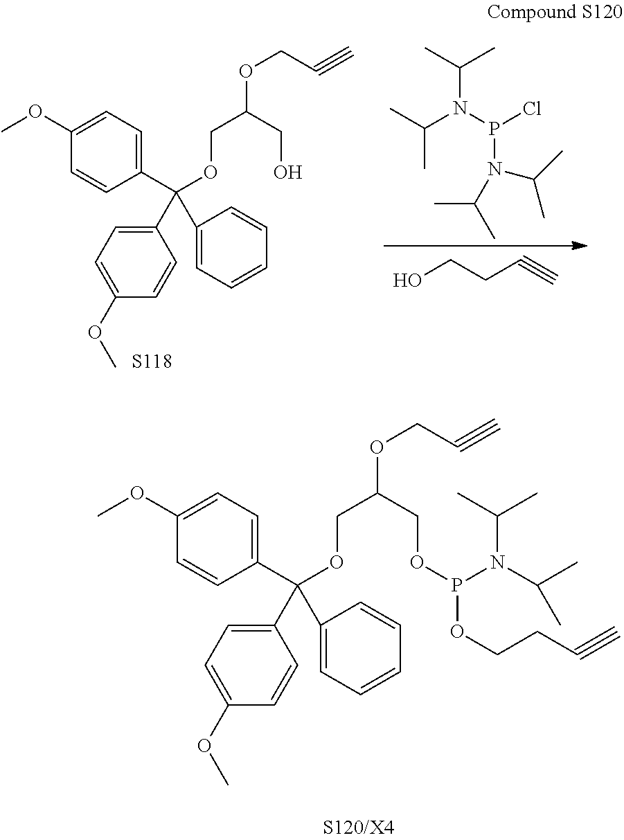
C1(C(OCC(CO)OCC#C)(C2=CC=C(OC)C=C2)C2=CC=CC=C2)=CC=C(OC)C=C1.[S118].C(N(C(C)C)P(Cl)N(C(C)C)C(C)C)(C)C.OCCC#C.C1(C(OCC(COP(N(C(C)C)C(C)C)OCCC#C)OCC#C)(C2=CC=C(OC)C=C2)C2=CC=CC=C2)=CC=C(OC)C=C1
